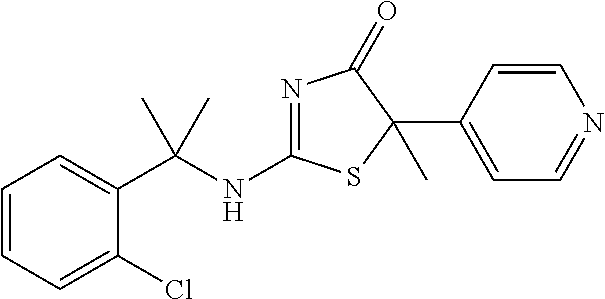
C1=CC=C(Cl)C(C(NC2=NC(=O)C(C3=CC=NC=C3)(C)S2)(C)C)=C1
